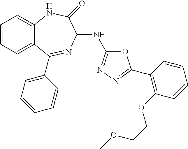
C1=CC=C2C(=C1)NC(=O)C(NC1=NN=C(C3=C(OCCOC)C=CC=C3)O1)N=C2C1=CC=CC=C1
